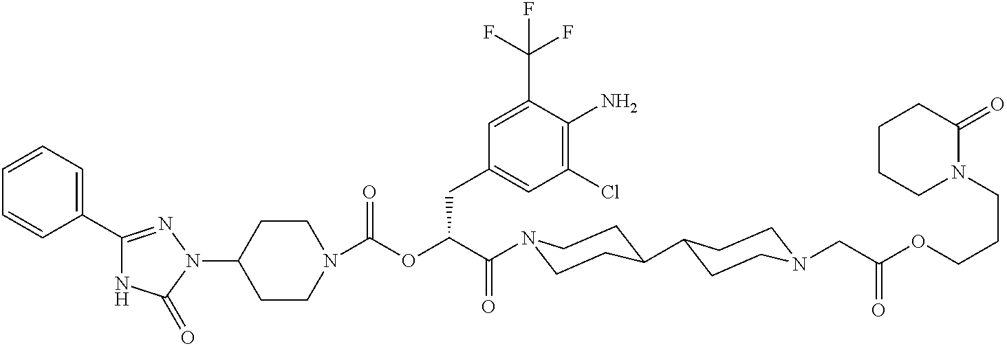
N1(C2CCN(C(=O)OC(C(=O)N3CCC(C4CCN(CC(OCCCN5C(=O)CCCC5)=O)CC4)CC3)CC3=CC(Cl)=C(N)C(C(F)(F)F)=C3)CC2)N=C(C2=CC=CC=C2)NC1=O
